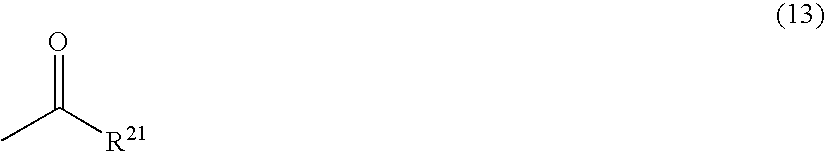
CC([R21])=O
